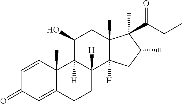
C1=CC2(C)C(=CC1=O)CCC1([H])C2([H])C(O)CC2(C)C1([H])CC(C)C2(C)C(CC)=O
